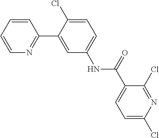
C1(Cl)=NC(Cl)=CC=C1C(NC1=CC=C(Cl)C(C2=NC=CC=C2)=C1)=O
